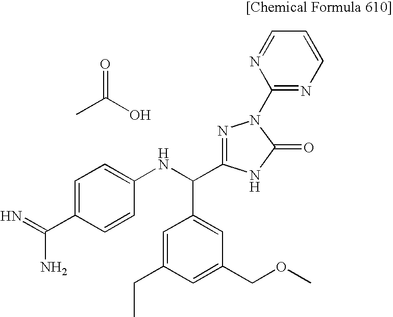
CC(=O)O.C1=C(CC)C=C(COC)C=C1C(NC1=CC=C(C(=N)N)C=C1)C1=NN(C2=NC=CC=N2)C(=O)N1
